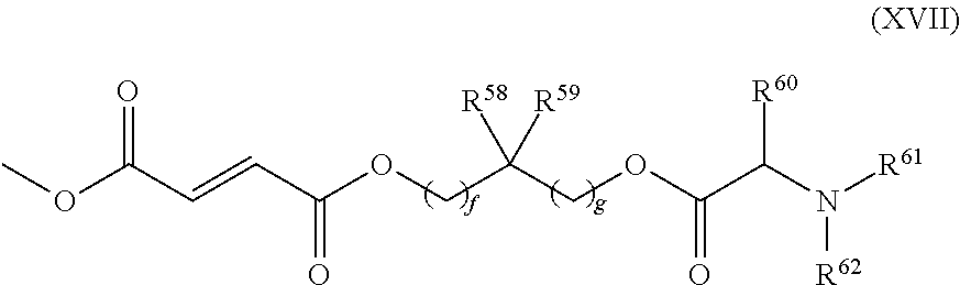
COC(C=CC(OCC(COC(C(N([R61])[R62])[R60])=O)([R58])[R59])=O)=O
